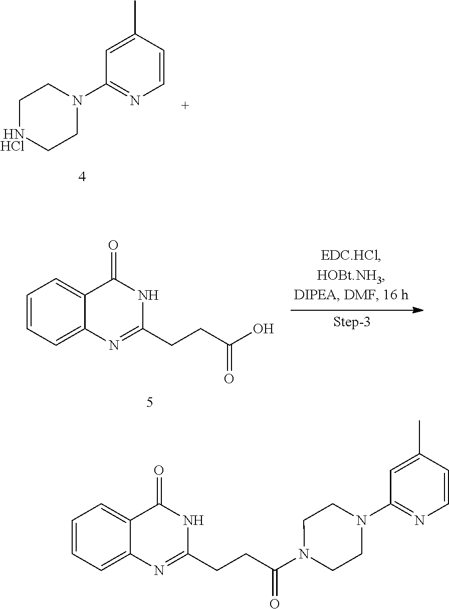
C1=CC=C2C(=C1)C(=O)NC(CCC(O)=O)=N2.C1(N2CC[HNHCl]CC2)=NC=CC(C)=C1.C1=CC=C2C(=C1)C(=O)NC(CCC(N1CCN(C3=NC=CC(C)=C3)CC1)=O)=N2
